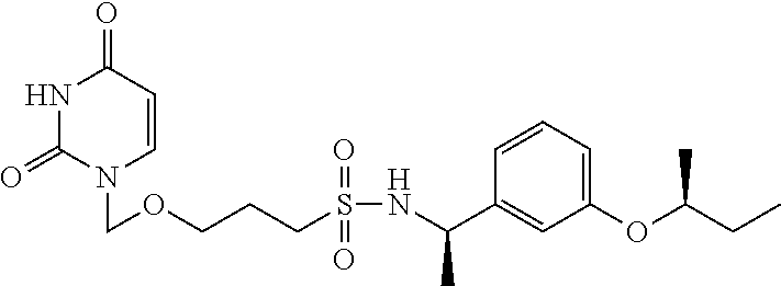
N1C(=O)N(COCCCS(NC(C2=CC(OC(CC)C)=CC=C2)C)(=O)=O)C=CC1=O
